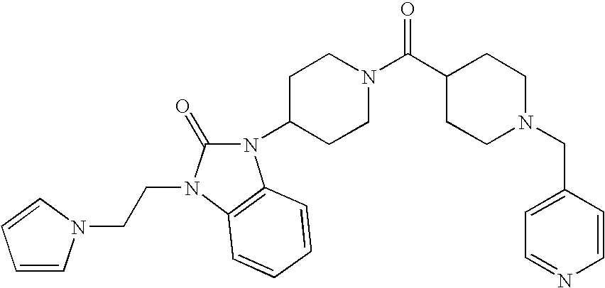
C1CC(C(N2CCC(N3C(=O)N(CCN4C=CC=C4)C4=C3C=CC=C4)CC2)=O)CCN1CC1=CC=NC=C1
